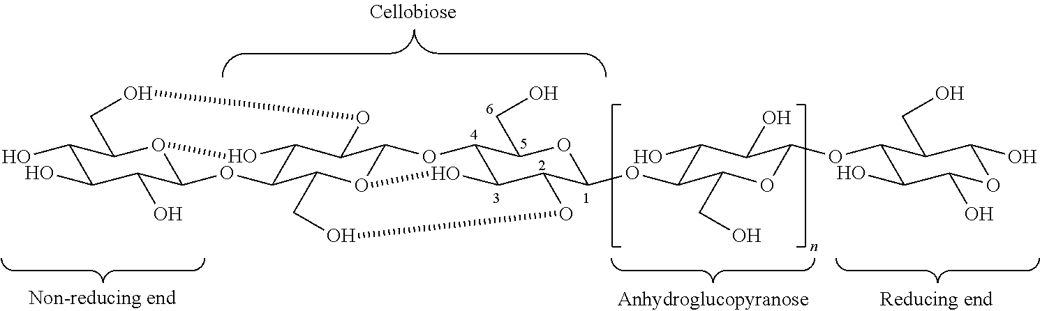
C1(O)C(O)C(O)C2O3C1COOC1C(O3)C(C3O4C1OC1C(C(C(OC5C(O)C(O)C(OC6C(O)C(O)OC(O)C6CO)OC5CO)OC1CO)OOC3)O4)O2
